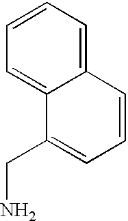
C1=CC=C2C(=C1)C=CC=C2CN
